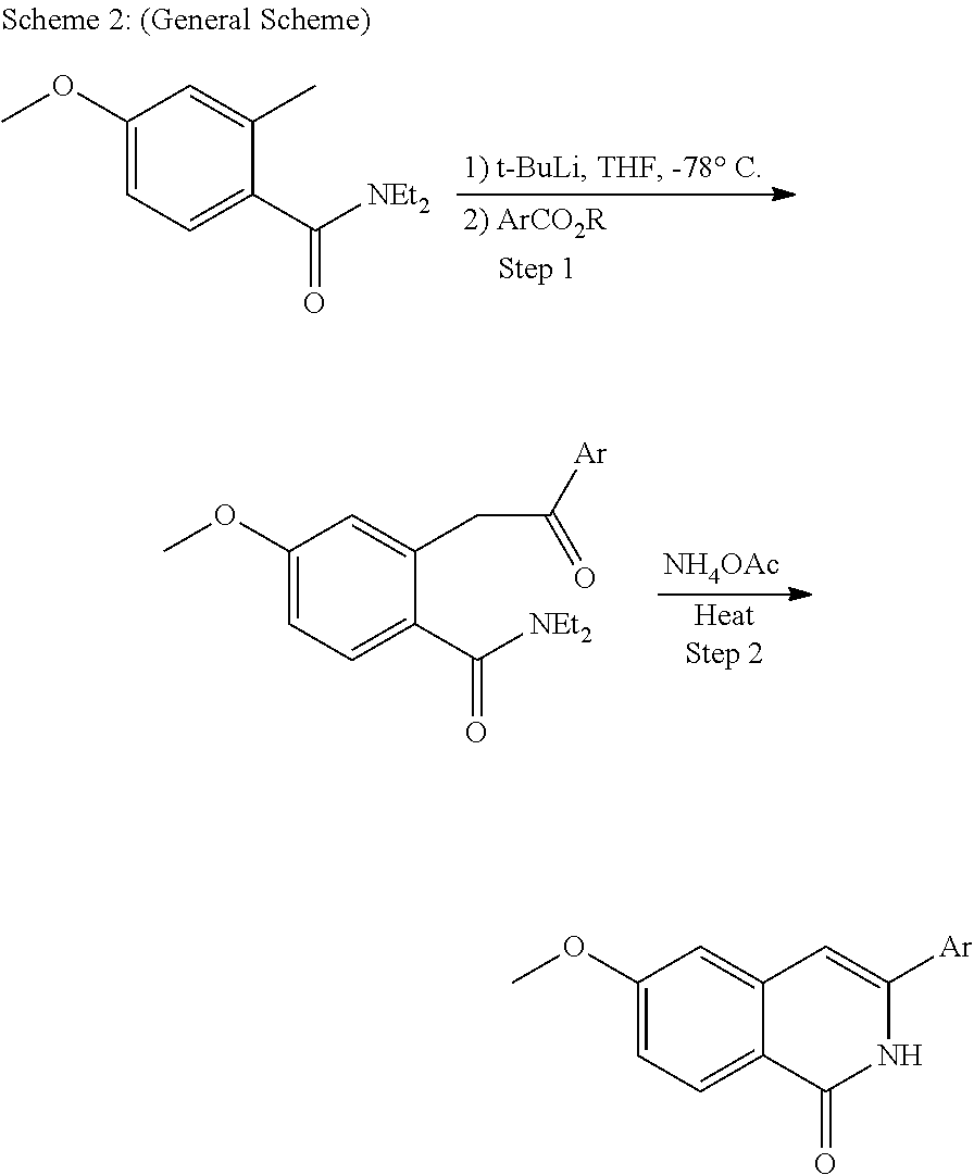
C1(OC)=CC=C(C([NEt2])=O)C(C)=C1.[NH4OAc].C1(OC)=CC=C(C(=O)[NEt2])C(CC([Ar])=O)=C1.C1(OC)=CC=C2C(=C1)C=C([Ar])NC2=O
